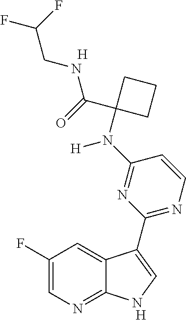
C1(F)=CN=C2C(=C1)C(C1=NC=CC(N(C3(C(=O)NCC(F)F)CCC3)[H])=N1)=CN2.[H].[H]
